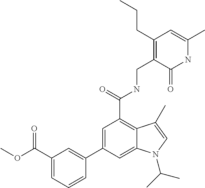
N1C(C)=CC(CCC)=C(CNC(C2=C3C(=CC(C4=CC(C(OC)=O)=CC=C4)=C2)N(C(C)C)C=C3C)=O)C1=O
